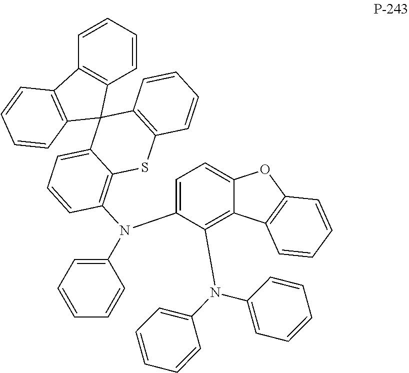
C1=C2C(=C(N(C3=CC=CC=C3)C3=CC=C4C(=C3N(C3=CC=CC=C3)C3=CC=CC=C3)C3=C(O4)C=CC=C3)C=C1)SC1=C(C23C2=C(C4=C3C=CC=C4)C=CC=C2)C=CC=C1
